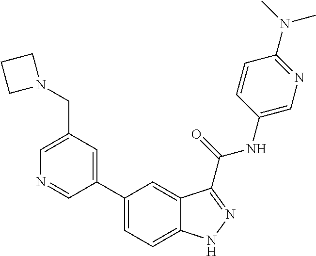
C1(CN2CCC2)=CN=CC(C2=CC=C3C(=C2)C(C(NC2=CN=C(N(C)C)C=C2)=O)=NN3)=C1
